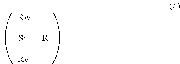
C[Si]([R]C)([Rw])[Rv]
